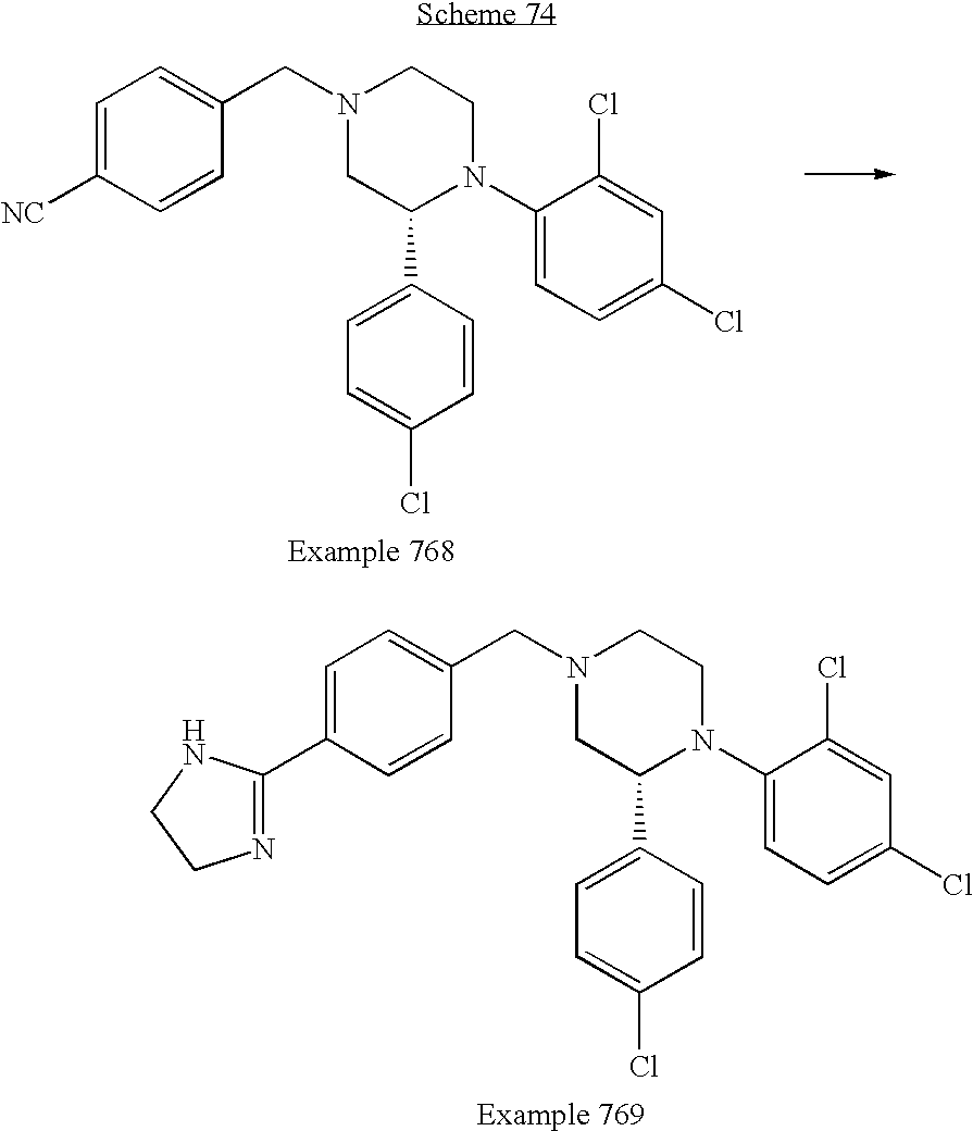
N1(CC2=CC=C(C3=NCCN3)C=C2)CC(C2=CC=C(Cl)C=C2)N(C2=CC=C(Cl)C=C2Cl)CC1.N1(CC2=CC=C([NC])C=C2)CC(C2=CC=C(Cl)C=C2)N(C2=CC=C(Cl)C=C2Cl)CC1
